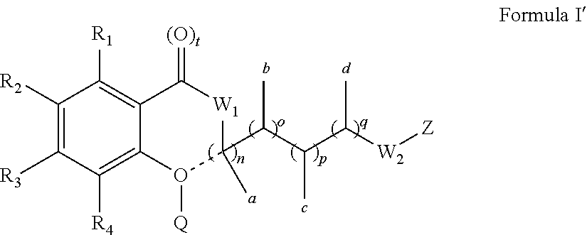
C1([R2])=C([R3])C([R4])=C2C(=C1[R1])C(=[(O)t])[W1]C(C)(C(C(C([W2][Z])C)C)C)O2[Q]
